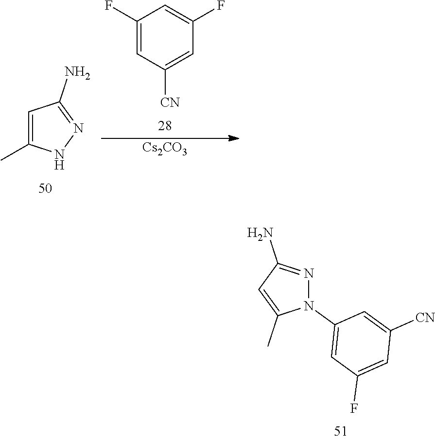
C1(F)=CC([CN])=CC(F)=C1.[Cs2CO3].C1=C(C)NN=C1N.N1(C2=CC(F)=CC([CN])=C2)N=C(N)C=C1C
